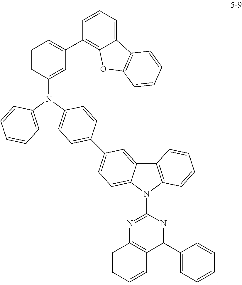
C12=C(N(C3=CC(C4=C5C(=CC=C4)C4=C(O5)C=CC=C4)=CC=C3)C3=C1C=C(C1=CC=C4C(=C1)C1=C(N4C4=NC5=C(C(C6=CC=CC=C6)=N4)C=CC=C5)C=CC=C1)C=C3)C=CC=C2
